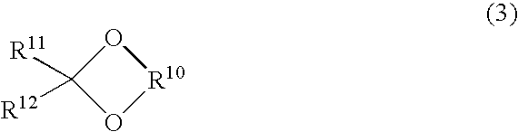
O1[R10]OC1([R11])[R12]
